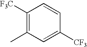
C1([F3C])=C(C)C=C([CF3])C=C1
